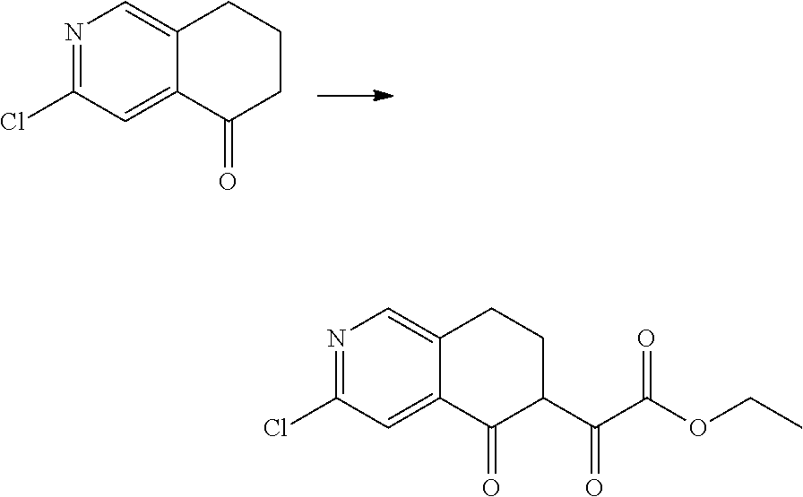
N1=C(Cl)C=C2C(=C1)CCCC2=O.N1=C(Cl)C=C2C(=C1)CCC(C(C(OCC)=O)=O)C2=O
